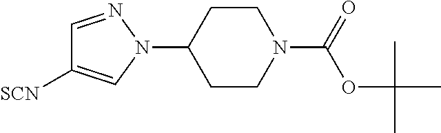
C1=NN(C2CCN(C(OC(C)(C)C)=O)CC2)C=C1[SCN]
